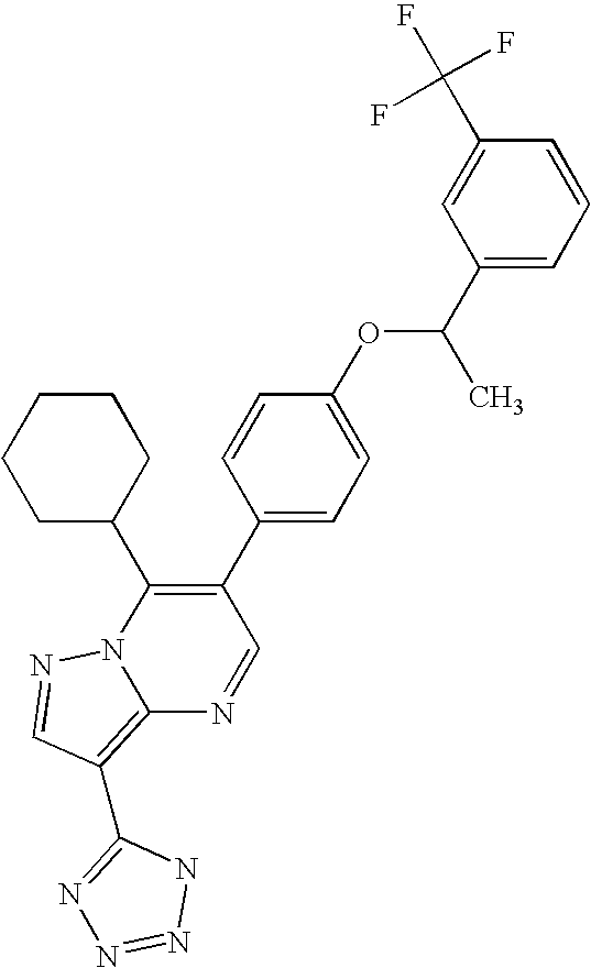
C12=C(C3=NN=NN3)C=NN1C(C1CCCCC1)=C(C1=CC=C(OC(C3=CC=CC(C(F)(F)F)=C3)C)C=C1)C=N2
